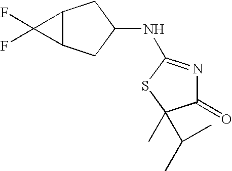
C12C(CC(NC3=NC(=O)C(C)(C(C)C)S3)C1)C2(F)F
